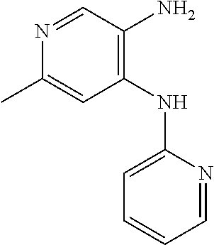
N1=CC(N)=C(NC2=CC=CC=N2)C=C1C
